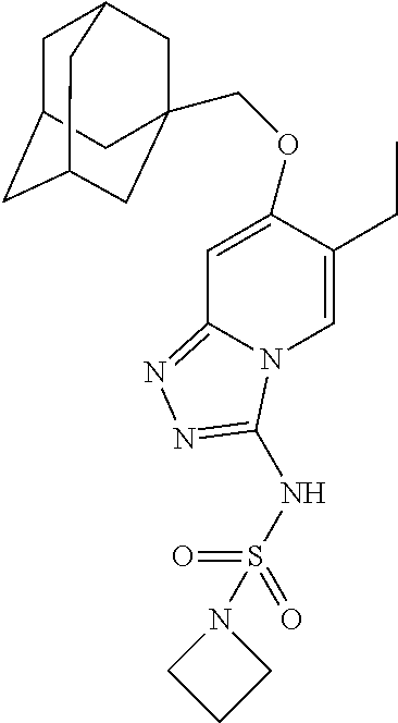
C(C12CC3CC(CC(C1)C3)C2)OC1=CC2=NN=C(NS(=O)(=O)N3CCC3)N2C=C1CC
